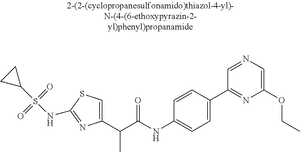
C1(C(C(NC2=CC=C(C3=NC(OCC)=CN=C3)C=C2)=O)C)=CSC(NS(C2CC2)(=O)=O)=N1
